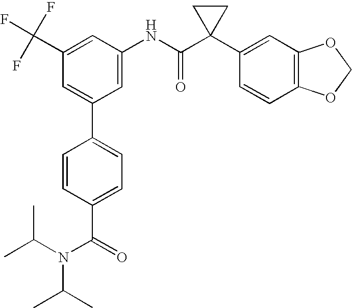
C1(C(F)(F)F)=CC(NC(C2(C3=CC4=C(C=C3)OCO4)CC2)=O)=CC(C2=CC=C(C(=O)N(C(C)C)C(C)C)C=C2)=C1
